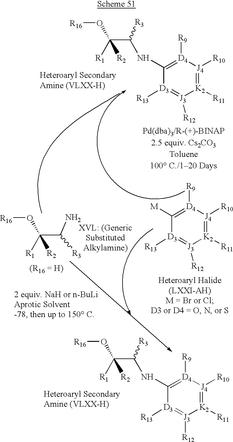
[(R16 = H)].[K2]1([R11])=[J4]([R10])[D4]([R9])=C(NC(C([R1])([R2])O[R16])[R3])[D3]([R13])=[J3]1[R12].[R3]C(C([R1])([R2])O[R16])N.[K2]1([R11])=[J4]([R10])[D4]([R9])=C([M])[D3]([R13])=[J3]1[R12].[K2]1([R11])=[J4]([R10])[D4]([R9])=C(NC(C([R1])([R2])O[R16])[R3])[D3]([R13])=[J3]1[R12]
